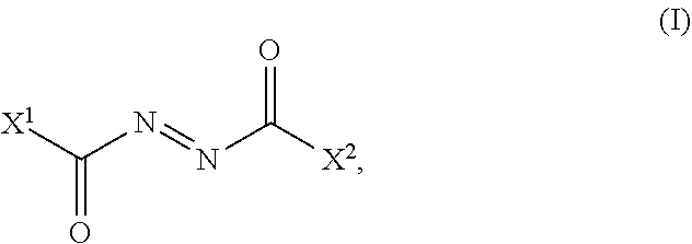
[X1]C(N=NC([X2])=O)=O
